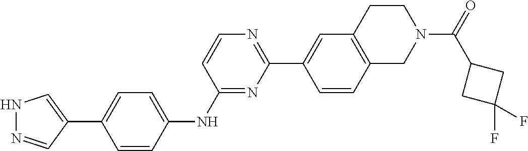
N1N=CC(C2=CC=C(NC3=NC(C4=CC5=C(C=C4)CN(C(=O)C4CC(F)(F)C4)CC5)=NC=C3)C=C2)=C1
